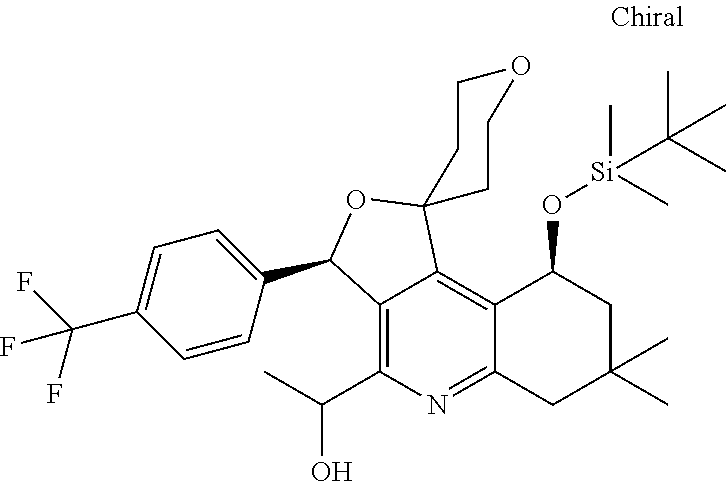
C12=C(C(C)O)N=C3C(=C1C1(OC2C2=CC=C(C(F)(F)F)C=C2)CCOCC1)C(O[Si](C(C)(C)C)(C)C)CC(C)(C)C3
